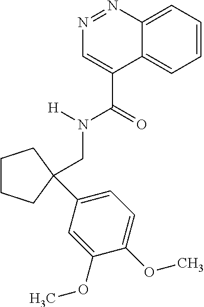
C1CCC(C2=CC=C(OC)C(OC)=C2)(CN(C(=O)C2=CN=NC3=CC=CC=C23)[H])C1
